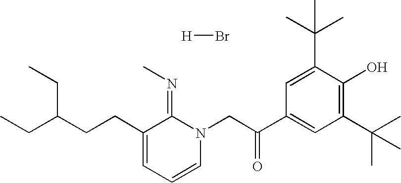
CCC(CCC1=CC=CN(CC(C2=CC(C(C)(C)C)=C(O)C(C(C)(C)C)=C2)=O)C1=NC)CC.[H]Br
